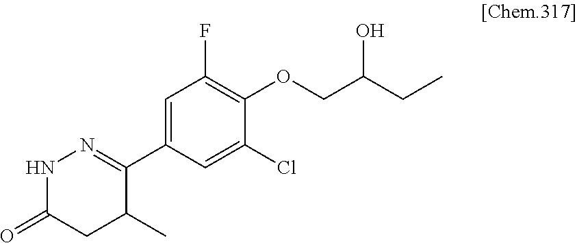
C1(C2=NNC(=O)CC2C)=CC(F)=C(OCC(O)CC)C(Cl)=C1
